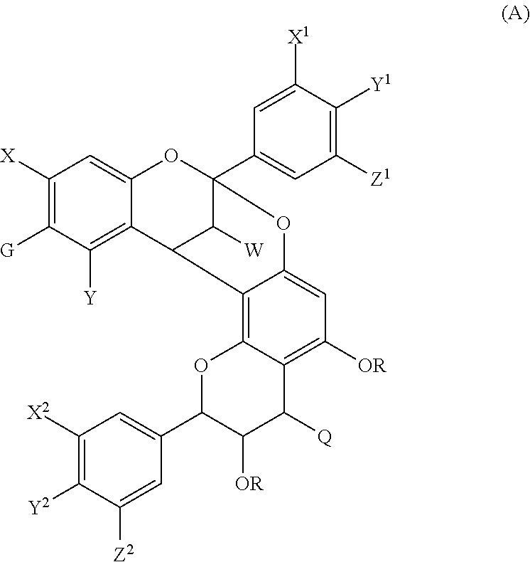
C1([X])=C([G])C([Y])=C2C(=C1)OC1(C3=CC([Z1])=C([Y1])C([X1])=C3)C([W])C2C2=C3C(=C([OR])C=C2O1)C([Q])C([OR])C(C1=CC([X2])=C([Y2])C([Z2])=C1)O3
